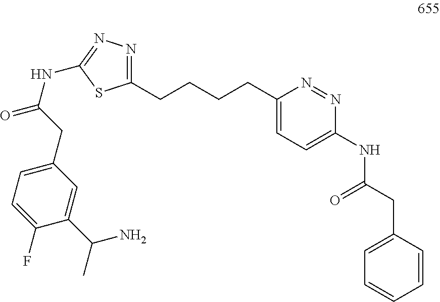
C1(CCCCC2=NN=C(NC(CC3=CC=C(F)C(C(N)C)=C3)=O)S2)=CC=C(NC(CC2=CC=CC=C2)=O)N=N1
